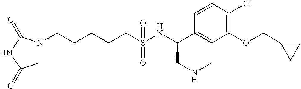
N1(CCCCCS(NC(C2=CC(OCC3CC3)=C(Cl)C=C2)CNC)(=O)=O)CC(=O)NC1=O
